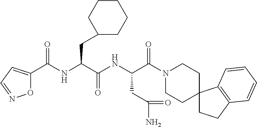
N(C(C(NC(C(N1CCC2(CC1)CCC1=C2C=CC=C1)=O)CC(N)=O)=O)CC1CCCCC1)C(C1=CC=NO1)=O
